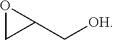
O1CC1C[OH]
